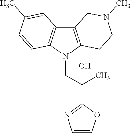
C12=C(N(CC(C3=NC=CO3)(C)O)C3=C1C=C(C)C=C3)CCN(C)C2
